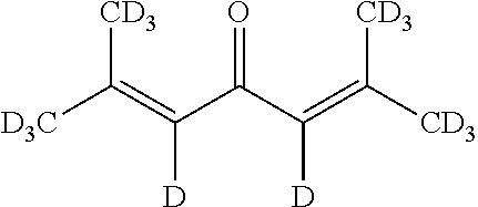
[D3C]C(=C(C(C(=C([CD3])[CD3])[D])=O)[D])[CD3]
